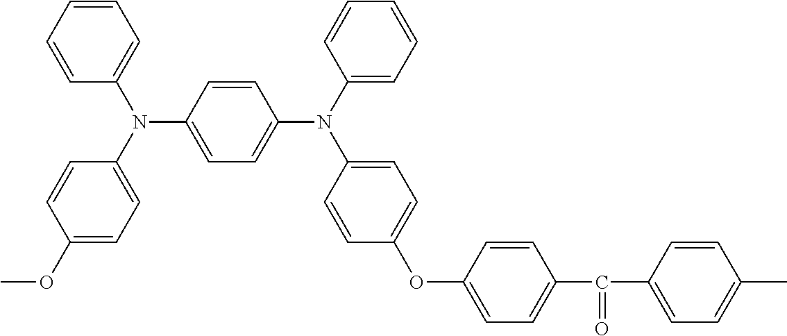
C1(OC)=CC=C(N(C2=CC=CC=C2)C2=CC=C(N(C3=CC=CC=C3)C3=CC=C(OC4=CC=C(C(C5=CC=C(C)C=C5)=O)C=C4)C=C3)C=C2)C=C1
